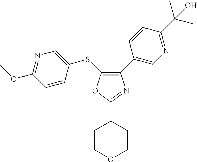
C1(C2=CN=C(C(C)(C)O)C=C2)=C(SC2=CN=C(OC)C=C2)OC(C2CCOCC2)=N1
